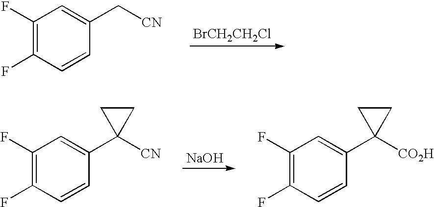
C1(F)=C(F)C=CC(C[CN])=C1.[BrCH2CH2Cl].C1(F)=C(F)C=CC(C2([CN])CC2)=C1.[NaOH].C1(F)=C(F)C=CC(C2([CO2H])CC2)=C1
